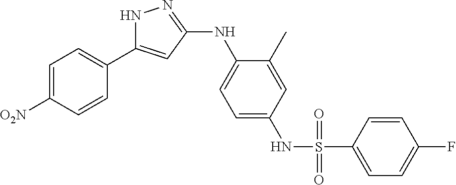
C1=C([O2N])C=CC(C2=CC(NC3=CC=C(NS(C4=CC=C(F)C=C4)(=O)=O)C=C3C)=NN2)=C1
